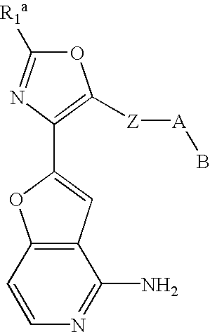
O1C([R1a])=NC(C2=CC3=C(O2)C=CN=C3N)=C1[Z][A]B
